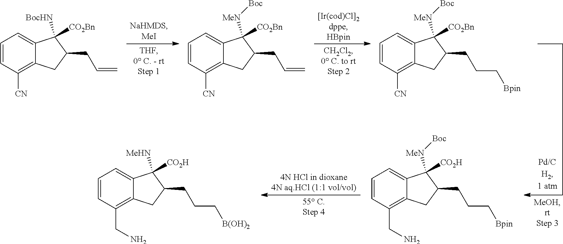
C1=CC([CN])=C2C(=C1)C([BocHN])([CO2Bn])C(CC=C)C2.C1=CC([CN])=C2C(=C1)C([MeN][Boc])([CO2Bn])C(CC=C)C2.C1=CC([CN])=C2C(=C1)C([MeN][Boc])([CO2Bn])C(CCC[Bpin])C2.C1=CC(CN)=C2C(=C1)C([MeN][Boc])([CO2H])C(CCC[Bpin])C2.C1=CC(CN)=C2C(=C1)C([MeHN])([CO2H])C(CCC[B(OH)2])C2
